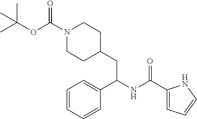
N1(C(OC(C)(C)C)=O)CCC(CC(C2=CC=CC=C2)NC(C2=CC=CN2)=O)CC1
